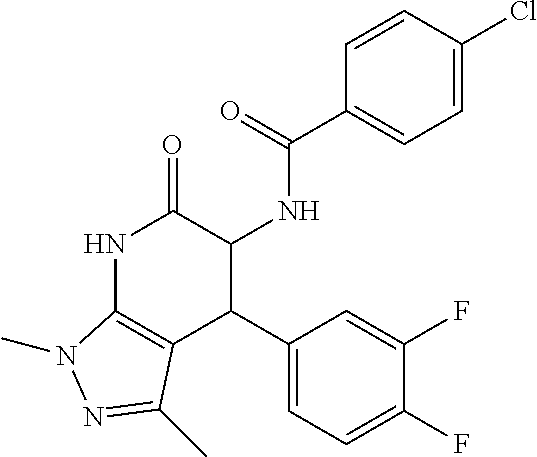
N1C2=C(C(C3=CC=C(F)C(F)=C3)C(NC(=O)C3=CC=C(Cl)C=C3)C1=O)C(C)=NN2C
